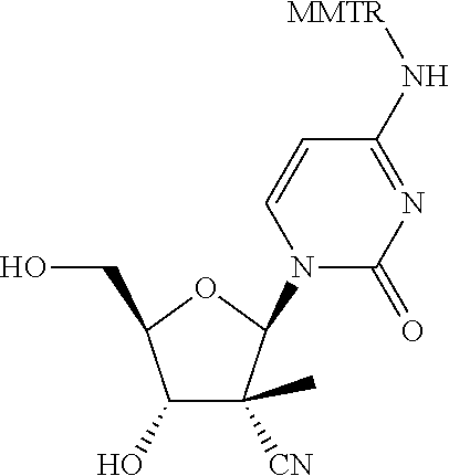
C1(O)C([CN])(C)C(N2C(=O)N=C(N[MMTR])C=C2)OC1CO
